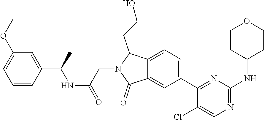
C12=CC(C3=NC(NC4CCOCC4)=NC=C3Cl)=CC=C1C(CCO)N(CC(NC(C1=CC(OC)=CC=C1)C)=O)C2=O
